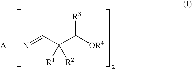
N(=CC(C([OR4])[R3])([R1])[R2])[A]
